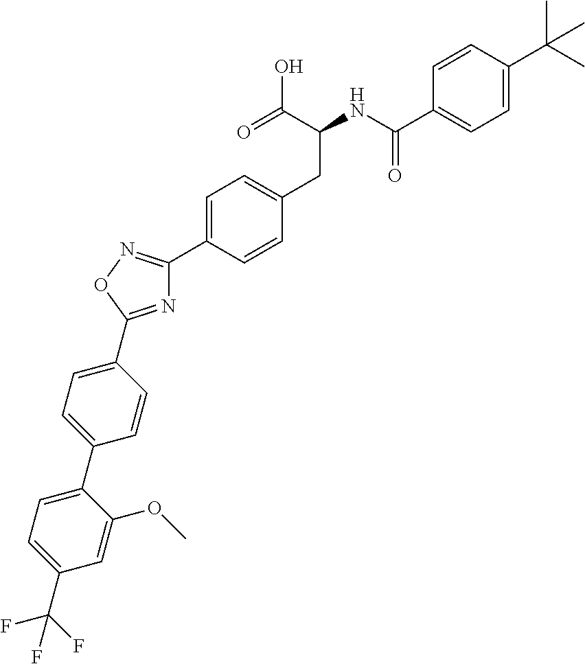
C1=CC(C(NC(CC2=CC=C(C3=NOC(C4=CC=C(C5=CC=C(C(F)(F)F)C=C5OC)C=C4)=N3)C=C2)C(=O)O)=O)=CC=C1C(C)(C)C
